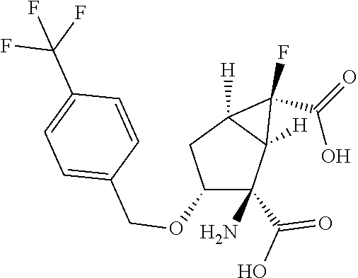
C1(OCC2=CC=C(C(F)(F)F)C=C2)C(C(O)=O)(N)C2([H])C([H])(C1)C2(F)C(=O)O
